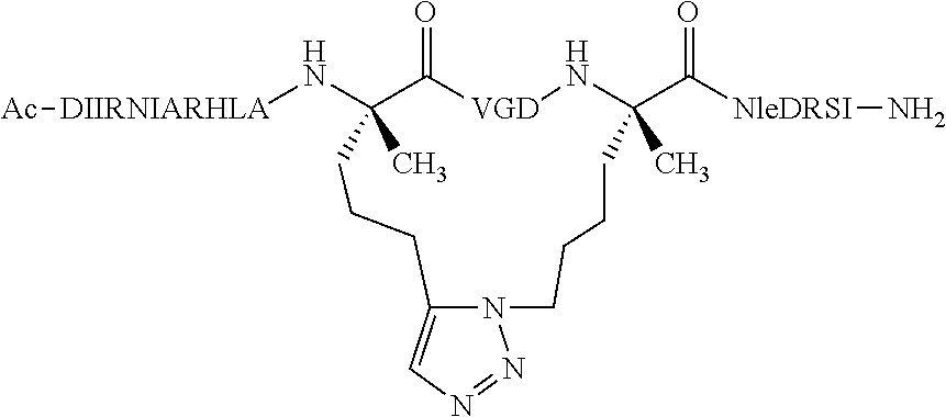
[DIIRNIARHLA](NC1(C)C(=O)[VGD]NC(C(=O)[NleDRSI]N)(C)CCCCN2C(=CN=N2)CCC1)[Ac]
